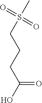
O=S(=O)(CCCC(=O)O)C
